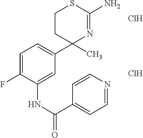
C1=C(F)C(NC(C2=CC=NC=C2)=O)=CC(C2(C)N=C(N)SCC2)=C1.Cl.Cl
